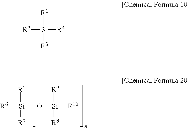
[R5][Si]([R7])([R6])O[Si]([R9])([R8])[R10].[R1][Si]([R3])([R2])[R4]
